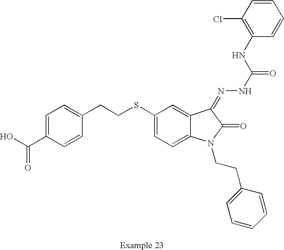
C1=C(C(O)=O)C=CC(CCSC2=CC=C3C(=C2)C(=NNC(=O)NC2=C(Cl)C=CC=C2)C(=O)N3CCC2=CC=CC=C2)=C1
